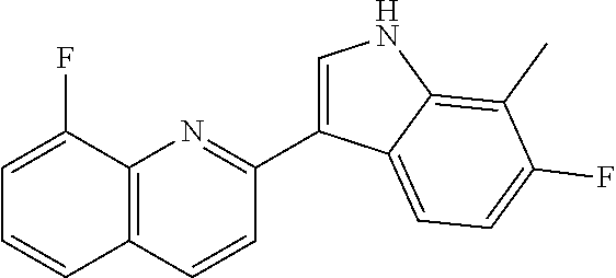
C12=C(C=CC(C3=CNC4=C(C)C(F)=CC=C34)=N1)C=CC=C2F
